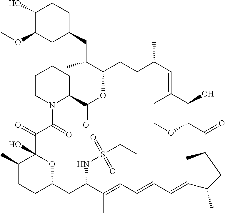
C1(C)CCC2OC1(O)C(=O)C(=O)N1C(CCCC1)C(=O)OC(C(CC1CCC(O)C(OC)C1)C)CCC(C)C=C(C)C(O)C(OC)C(=O)C(C)CC(C)C=CC=CC=C(C)C(NS(CC)(=O)=O)C2
